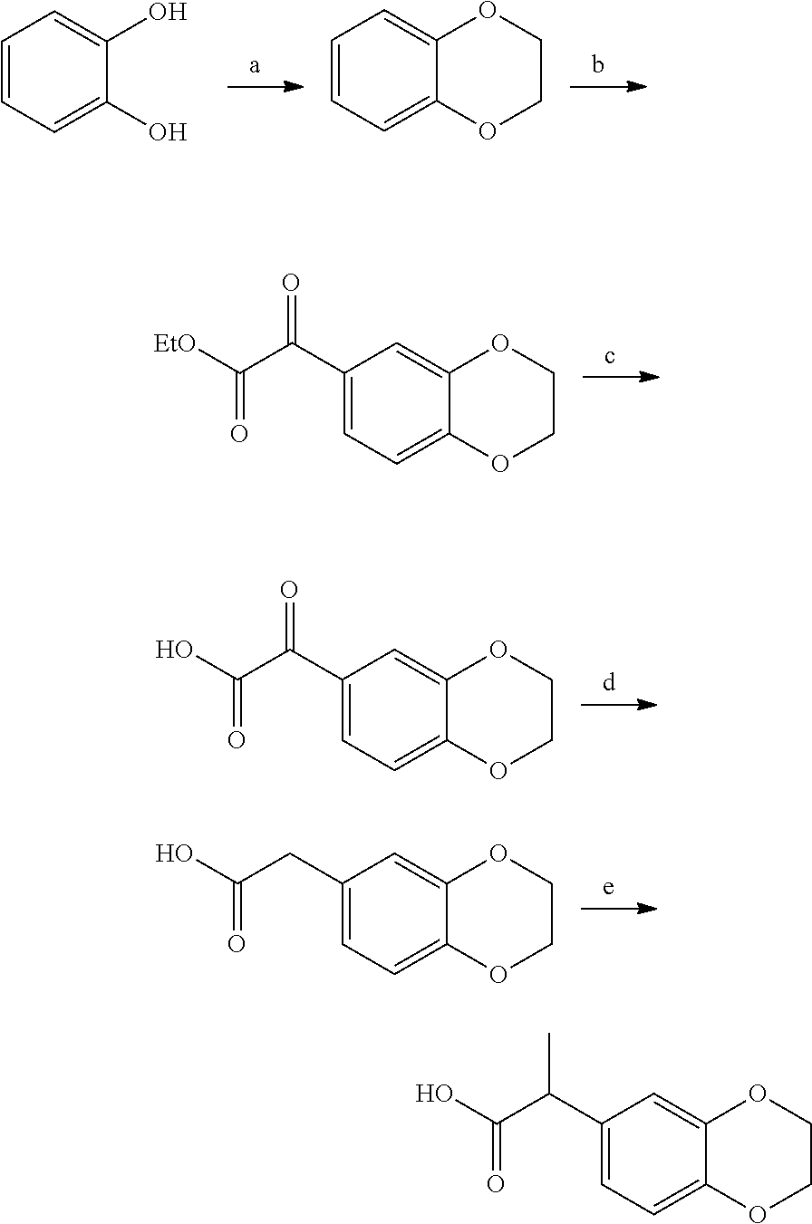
C1=CC=C(O)C(O)=C1.C1=CC=C2C(=C1)OCCO2.C1(C(C(=O)[EtO])=O)=CC=C2C(=C1)OCCO2.C1(C(C(=O)O)=O)=CC=C2C(=C1)OCCO2.C1(CC(=O)O)=CC=C2C(=C1)OCCO2.C1(C(C(=O)O)C)=CC=C2C(=C1)OCCO2
